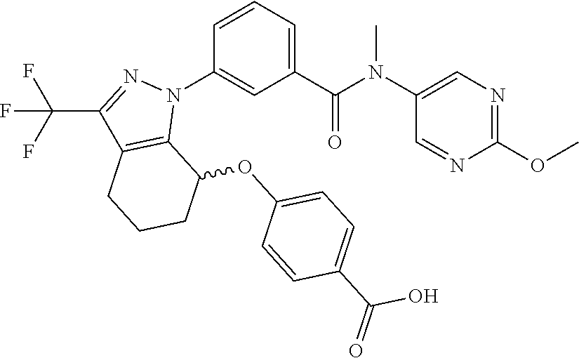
C1(N(C(C2=CC=CC(N3C4=C(C(C(F)(F)F)=N3)CCCC4OC3=CC=C(C(=O)O)C=C3)=C2)=O)C)=CN=C(OC)N=C1
